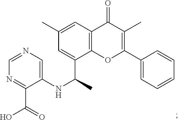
C1=NC=C(NC(C2=CC(C)=CC3=C2OC(C2=CC=CC=C2)=C(C)C3=O)C)C(C(O)=O)=N1
